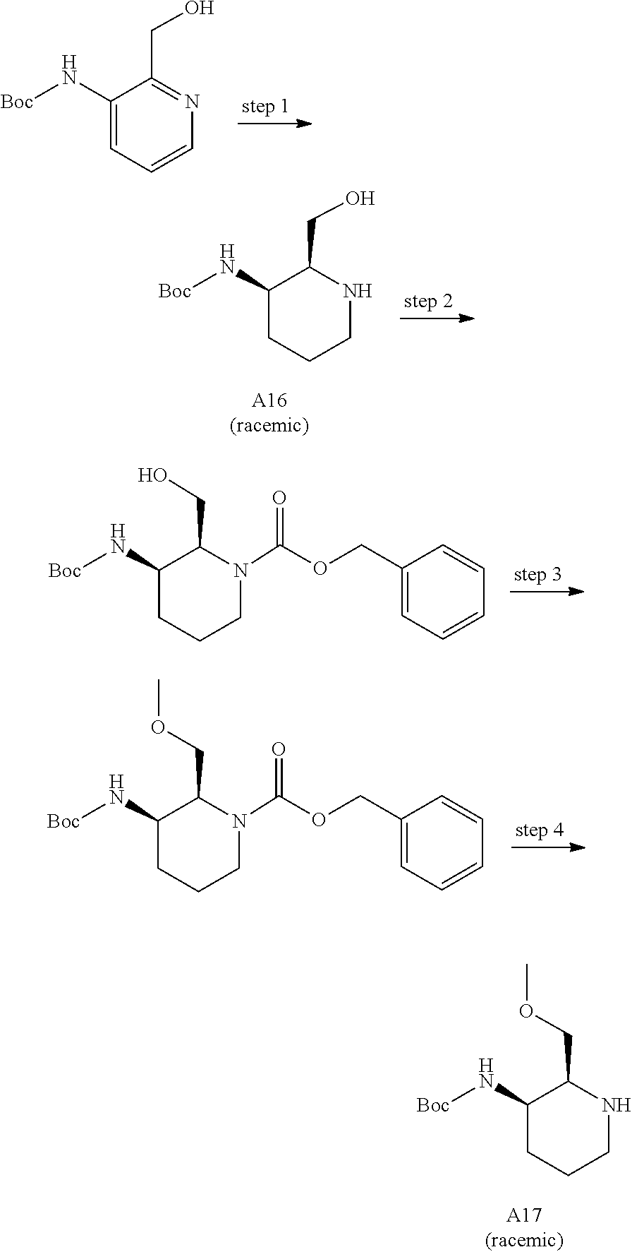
C1=C(N[Boc])C(CO)=NC=C1.N(C1CCCNC1CO)[Boc].N(C1CCCN(C(OCC2=CC=CC=C2)=O)C1CO)[Boc].N(C1CCCN(C(OCC2=CC=CC=C2)=O)C1COC)[Boc].N(C1CCCNC1COC)[Boc]
